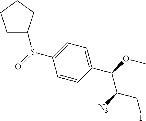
S(C1=CC=C(C(OC)C([N3])CF)C=C1)(=O)C1CCCC1
